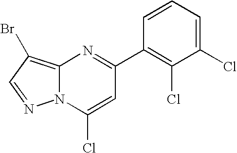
C12=C(Br)C=NN1C(Cl)=CC(C1=C(Cl)C(Cl)=CC=C1)=N2
